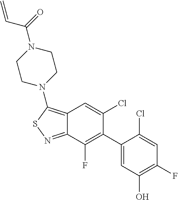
C12=C(N3CCN(C(=O)C=C)CC3)SN=C1C(F)=C(C1=CC(O)=C(F)C=C1Cl)C(Cl)=C2
